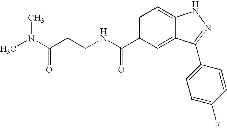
C1=C(C(NCCC(=O)N(C)C)=O)C=C2C(=C1)NN=C2C1=CC=C(F)C=C1
